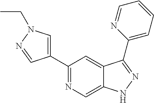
C1(C2=CN(CC)N=C2)=NC=C2C(=C1)C(C1=CC=CC=N1)=NN2
